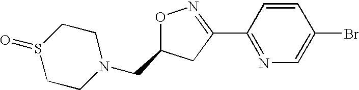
O1N=C(C2=NC=C(Br)C=C2)CC1CN1CCS(=O)CC1
